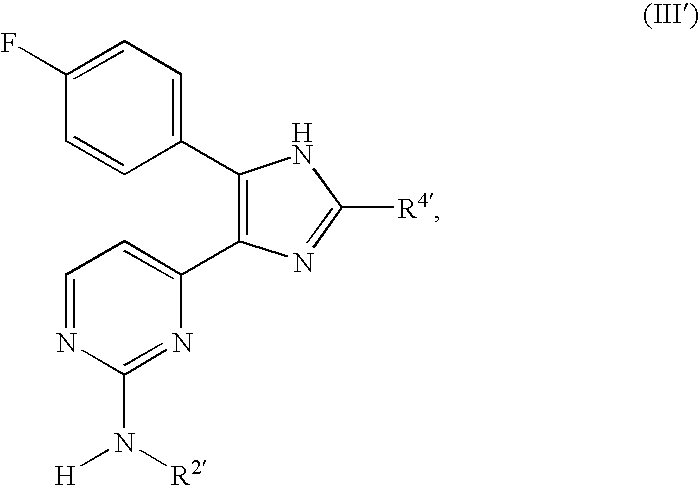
C1(C2=CC=C(F)C=C2)=C(C2=CC=NC(N([H])[R2])=N2)N=C([R4])N1
